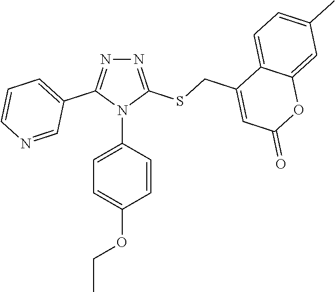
N1=C(SCC2=CC(=O)OC3=CC(C)=CC=C23)N(C2=CC=C(OCC)C=C2)C(C2=CC=CN=C2)=N1
